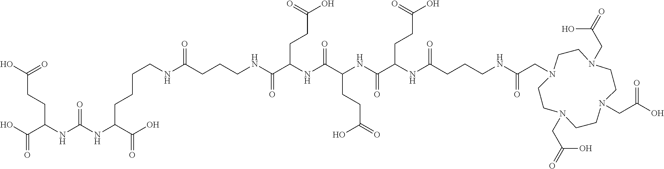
C(CNC(CCCNC(C(NC(C(NC(C(NC(CCCNC(CN1CCN(CC(=O)O)CCN(CC(O)=O)CCN(CC(=O)O)CC1)=O)=O)CCC(O)=O)=O)CCC(=O)O)=O)CCC(O)=O)=O)=O)CCC(NC(NC(C(O)=O)CCC(O)=O)=O)C(O)=O
